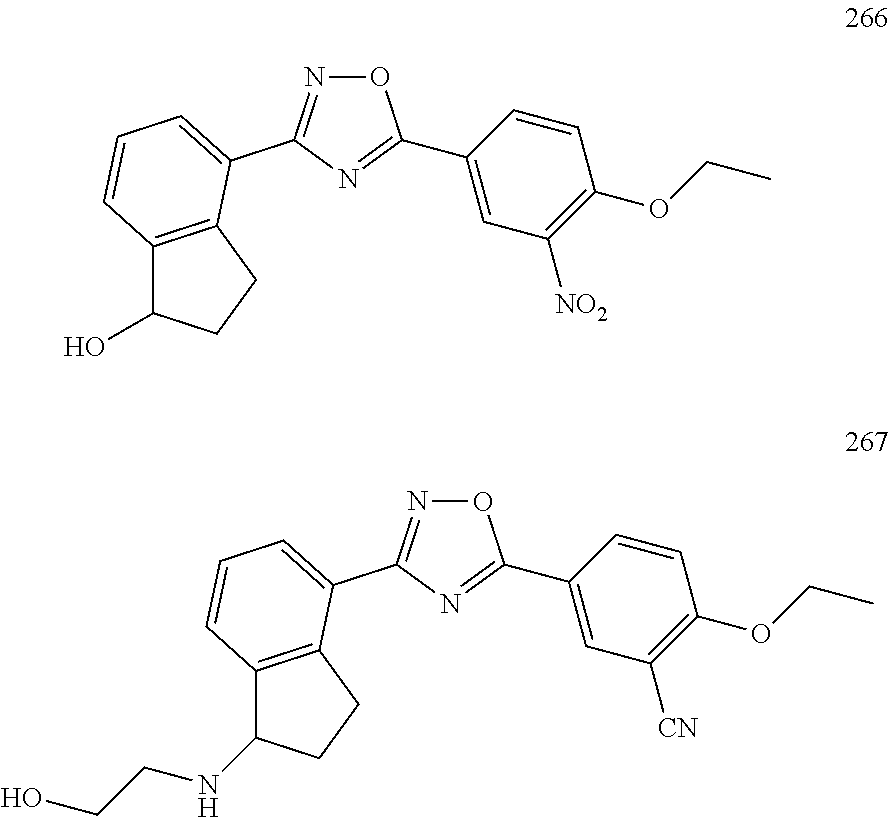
O1N=C(C2=CC=CC3=C2CCC3O)N=C1C1=CC([NO2])=C(OCC)C=C1.O1N=C(C2=CC=CC3=C2CCC3NCCO)N=C1C1=CC([CN])=C(OCC)C=C1
